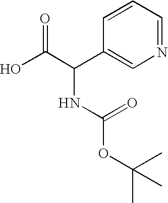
OC(C(C1=CN=CC=C1)NC(OC(C)(C)C)=O)=O
